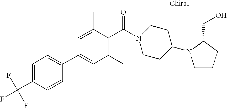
C1=C(C(F)(F)F)C=CC(C2=CC(C)=C(C(=O)N3CCC(N4CCCC4CO)CC3)C(C)=C2)=C1
